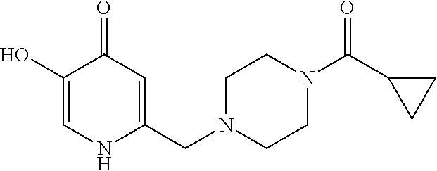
C1(O)=CNC(CN2CCN(C(C3CC3)=O)CC2)=CC1=O
